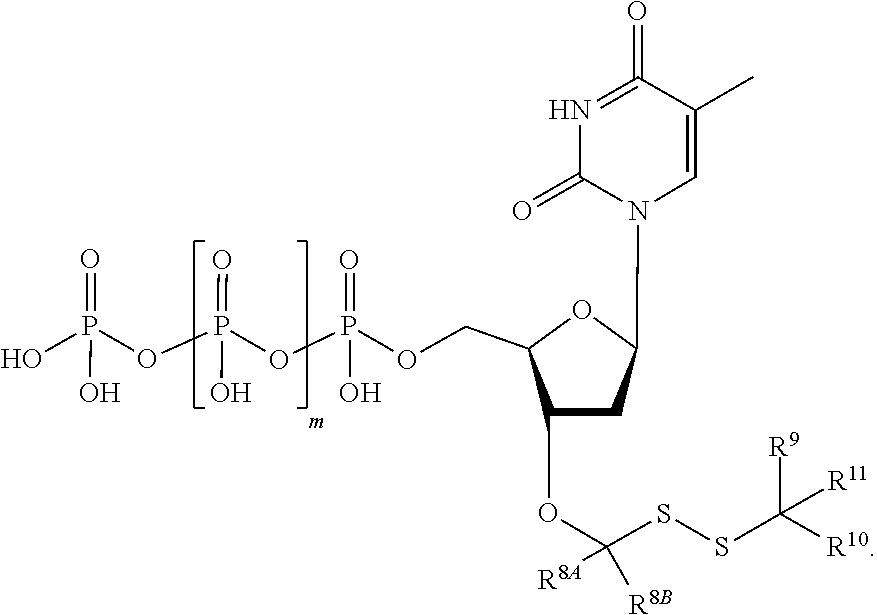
[R9]C(SSC(OC1C(COP(O)(=O)OP(OP(O)(=O)O)(O)=O)OC(N2C=C(C)C(=O)=NC2=O)C1)([R8A])[R8B])([R11])[R10]
